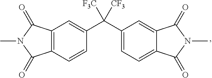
C12=C(C=CC(C(C3=CC=C4C(=C3)C(=O)N(C)C4=O)([F3C])[CF3])=C1)C(=O)N(C)C2=O
